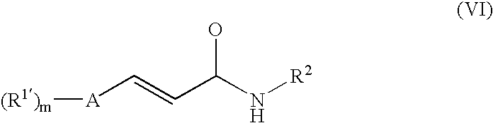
[(R1)m][A]C=CC(N[R2])O
